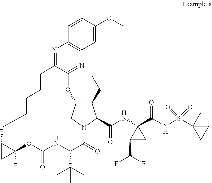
C1(CC)C2CN(C1C(NC1(C(NS(C3(C)CC3)(=O)=O)=O)C(C(F)F)C1)=O)C(=O)C(C(C)(C)C)NC(=O)OC1(C)C(C1)CCCCCC1=NC3=C(N=C1O2)C=C(OC)C=C3
